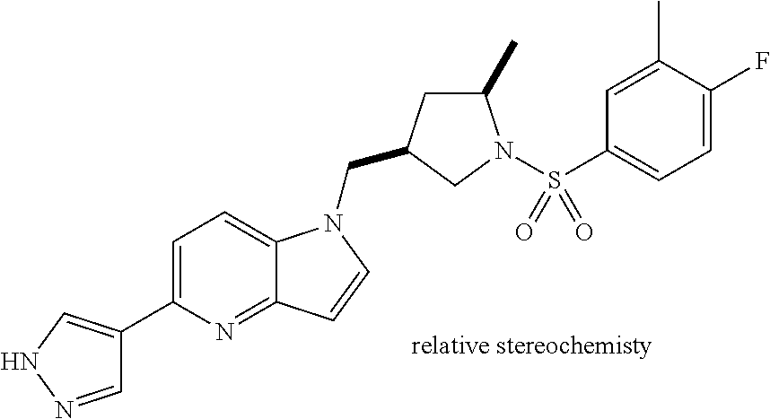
C1=NNC=C1C1=CC=C2C(=N1)C=CN2CC1CC(C)N(S(C2=CC=C(F)C(C)=C2)(=O)=O)C1
